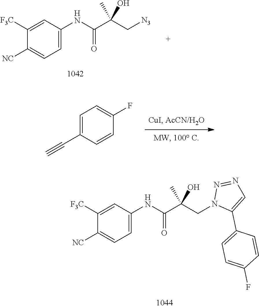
C(C(C[N3])(C)O)(=O)NC1=CC=C([NC])C([F3C])=C1.C1=C(C#C)C=CC(F)=C1.C(C(CN1C(C2=CC=C(F)C=C2)=CN=N1)(C)O)(=O)NC1=CC=C([NC])C([F3C])=C1
